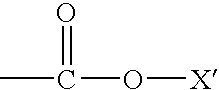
CC(O[X])=O
